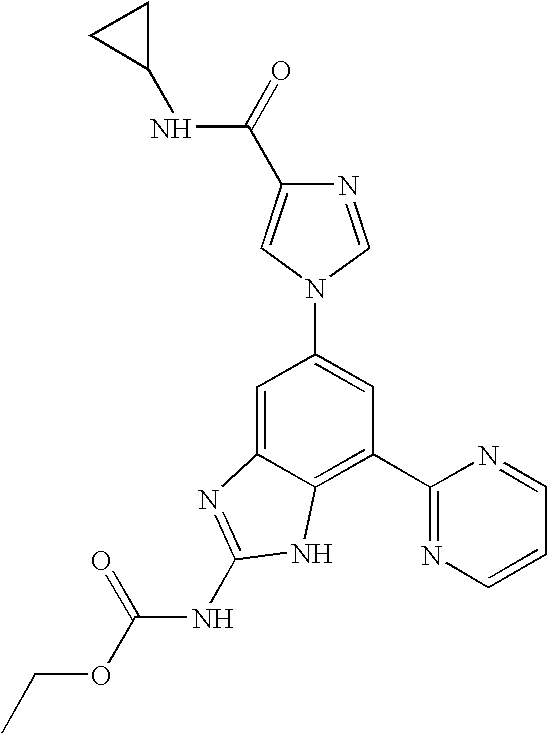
C1=C2C(=C(C3=NC=CC=N3)C=C1N1C=NC(C(=O)NC3CC3)=C1)NC(NC(OCC)=O)=N2
